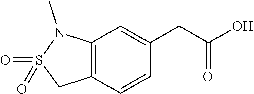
C12=C(C=CC(CC(O)=O)=C1)CS(=O)(=O)N2C
